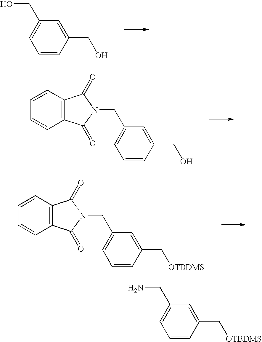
C1=CC(CO)=CC(CO)=C1.C1=CC2=C(C=C1)C(=O)N(CC1=CC=CC(CO)=C1)C2=O.C1=CC2=C(C=C1)C(=O)N(CC1=CC=CC(C[OTBDMS])=C1)C2=O.NCC1=CC=CC(C[OTBDMS])=C1
